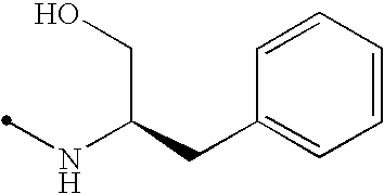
C1(CC(NC)CO)=CC=CC=C1
